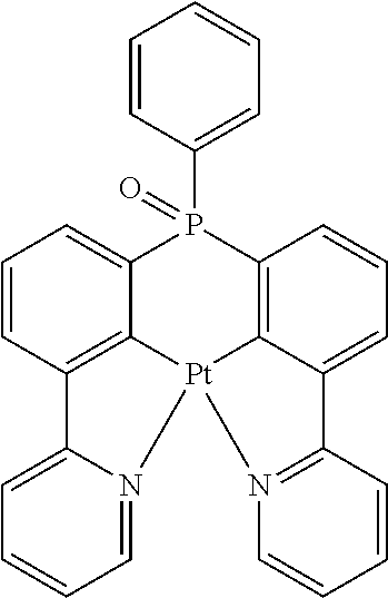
C1=CC2=C3C(=C1)P(C1=CC=CC=C1)(=O)C1=C4C(=CC=C1)C1=N([Pt]34N3=CC=CC=C23)C=CC=C1
